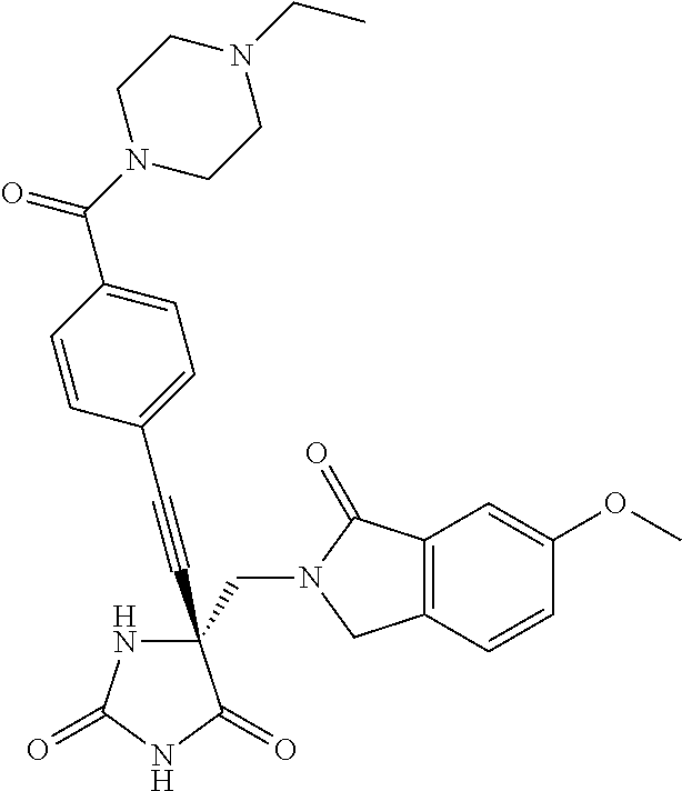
C(#CC1(CN2C(=O)C3=C(C2)C=CC(OC)=C3)NC(=O)NC1=O)C1=CC=C(C(N2CCN(CC)CC2)=O)C=C1
